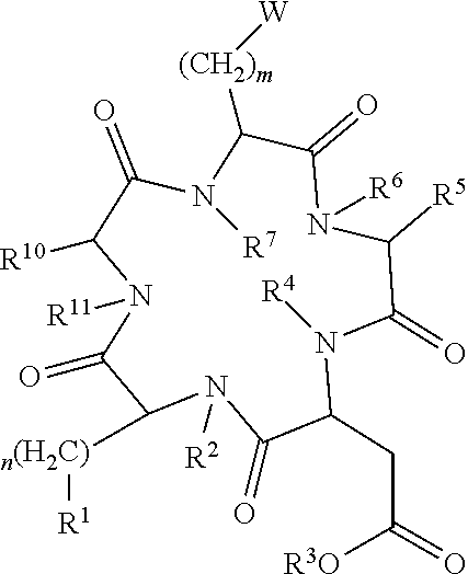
C1(=O)C([R5])N([R6])C(=O)C([(CH2)m][W])N([R7])C(=O)C([R10])N([R11])C(=O)C([n(H2C)][R1])N([R2])C(=O)C(CC([R3O])=O)N1[R4]
